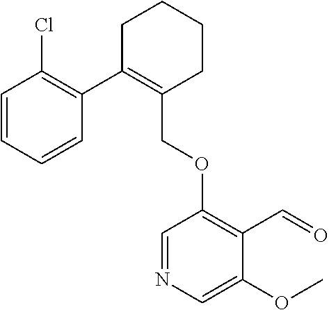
C1C(C2=C(Cl)C=CC=C2)=C(COC2=C(C=O)C(OC)=CN=C2)CCC1
